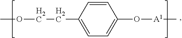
COCCC1=CC=C(O[A1]C)C=C1
